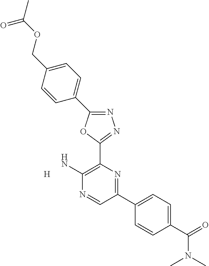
N1=C(C2=CC=C(COC(C)=O)C=C2)OC(C2=C(N)N=CC(C3=CC=C(C(=O)N(C)C)C=C3)=N2)=N1.[H]
